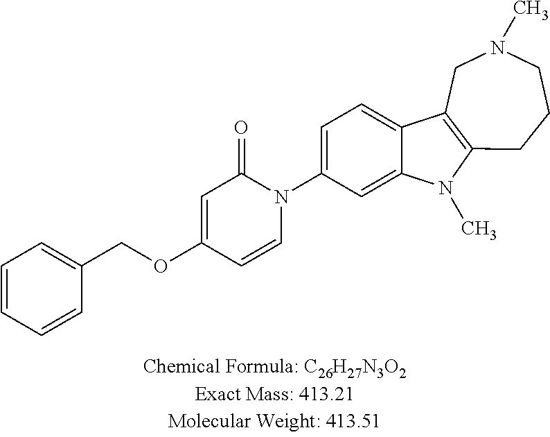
C1=CC=CC(COC2=CC(=O)N(C3=CC=C4C(=C3)N(C)C3=C4CN(C)CCC3)C=C2)=C1
